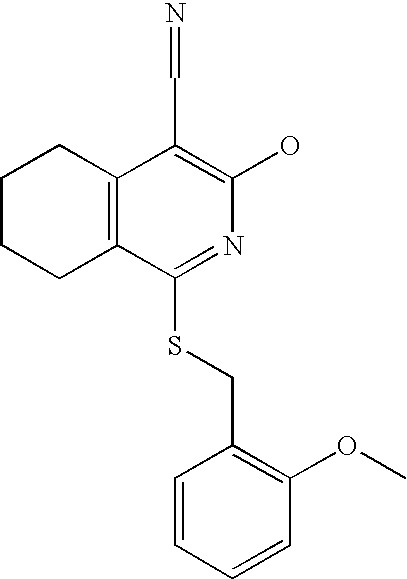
C1CCC2=C(C1)C(C=N)=C(O)N=C2SCC1=C(OC)C=CC=C1
